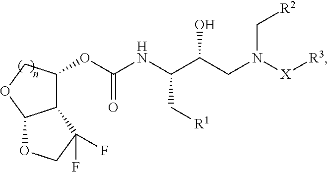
C12C(OC(NC(C(CN([X][R3])C[R2])O)C[R1])=O)COC1OCC2(F)F
